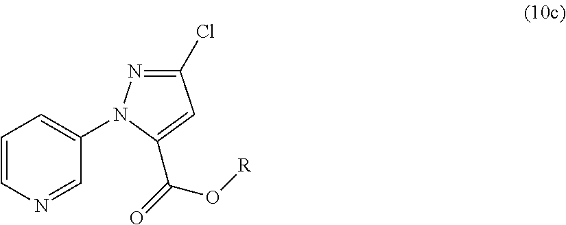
C1=CN=CC(N2N=C(Cl)C=C2C(=O)O[R])=C1
